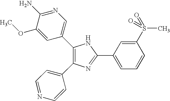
C1(C2=CN=C(N)C(OC)=C2)=C(C2=CC=NC=C2)N=C(C2=CC=CC(S(=O)(C)=O)=C2)N1
